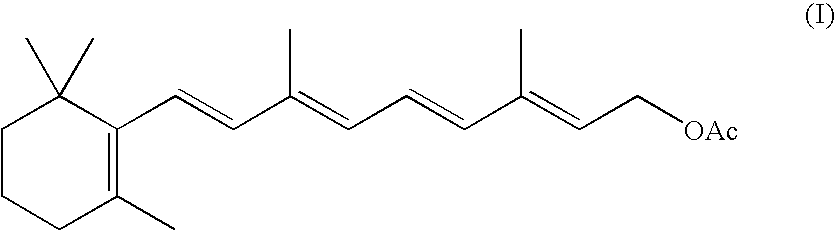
C1CCC(C)=C(C=CC(=CC=CC(=CC[OAc])C)C)C1(C)C
